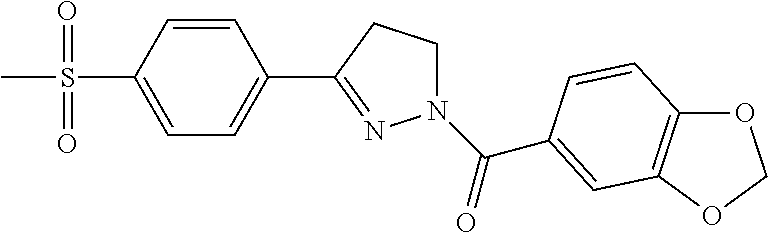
C1=CC(S(=O)(C)=O)=CC=C1C1=NN(C(=O)C2=CC3=C(OCO3)C=C2)CC1
